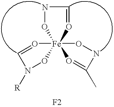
[Fe]123(ONC(C)=O1)(ONC=O2)ON([R])C=O3.[F2]
